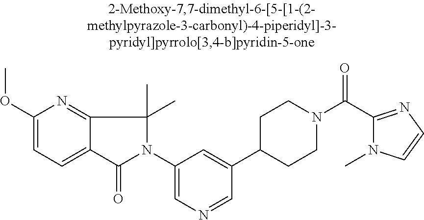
C1(OC)=CC=C2C(=N1)C(C)(C)N(C1=CN=CC(C3CCN(C(C4=NC=CN4C)=O)CC3)=C1)C2=O
